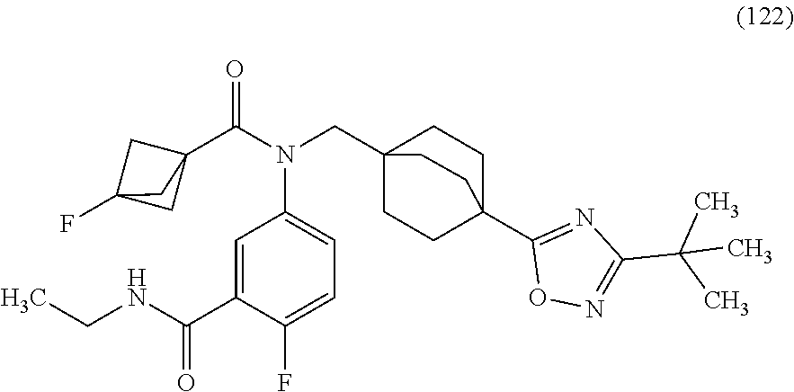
C1=C(F)C(C(NCC)=O)=CC(N(CC23CCC(C4=NC(C(C)(C)C)=NO4)(CC2)CC3)C(=O)C23CC(F)(C2)C3)=C1
